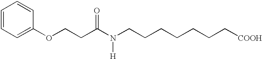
C1=CC=C(OCCC(N(CCCCCCC[COOH])[H])=O)C=C1
